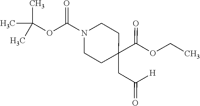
C1CC(CC([H])=O)(C(OCC)=O)CCN1C(OC(C)(C)C)=O
